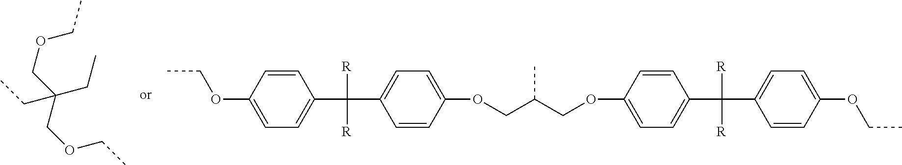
O(CC(CC)(COCC)CC)CC.[R]C([R])(C1=CC=C(OCC)C=C1)C1=CC=C(OCC(COC2=CC=C(C([R])([R])C3=CC=C(OCC)C=C3)C=C2)C)C=C1
